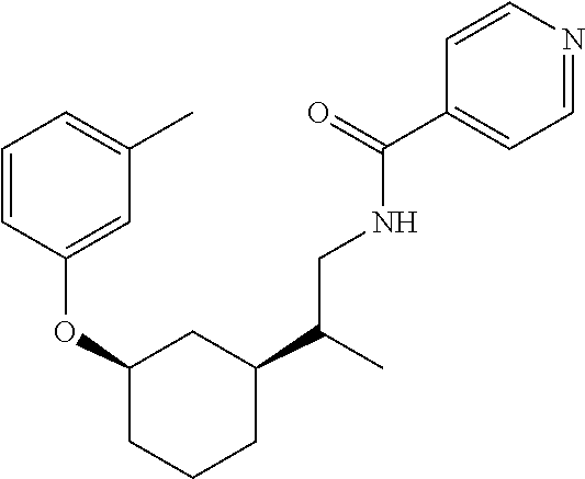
C1(C(CNC(C2=CC=NC=C2)=O)C)CC(OC2=CC(C)=CC=C2)CCC1
